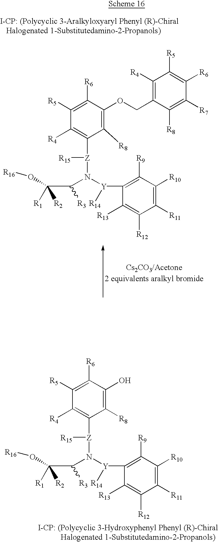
C1([R5])=C([R6])C(O)=C([R8])C([Z](N(C(C(O[R16])([R1])[R2])[R3])[Y]([R14])C2=C([R9])C([R10])=C([R11])C([R12])=C2[R13])[R15])=C1[R4].C1([R5])=C([R6])C(OCC2=C([R4])C([R5])=C([R6])C([R7])=C2[R8])=C([R8])C([Z](N(C(C(O[R16])([R1])[R2])[R3])[Y]([R14])C2=C([R9])C([R10])=C([R11])C([R12])=C2[R13])[R15])=C1[R4]
